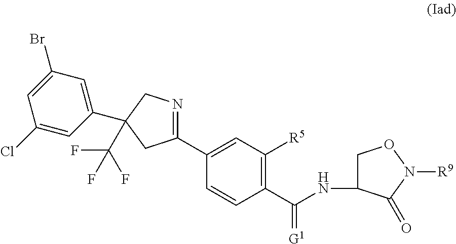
C1(C2=NCC(C(F)(F)F)(C3=CC(Br)=CC(Cl)=C3)C2)=CC([R5])=C(C(NC2CON([R9])C2=O)=[G1])C=C1
